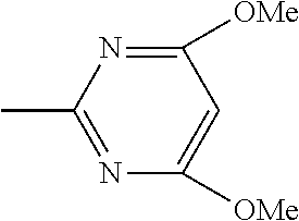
CC1=NC([OMe])=CC([OMe])=N1
